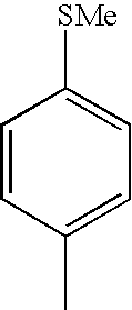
C1=CC(C)=CC=C1[SMe]
